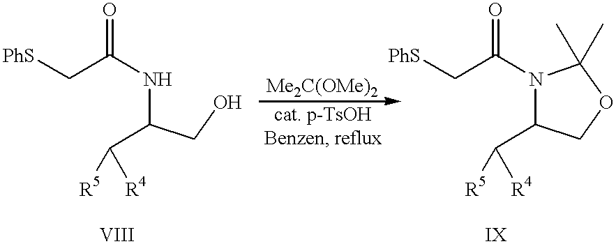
C(C(N1C(C([R5])[R4])COC1(C)C)=O)[PhS].C(C(NC(C([R5])[R4])CO)=O)[PhS]
